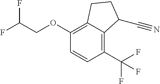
FC(COC1=C2C(=C(C(F)(F)F)C=C1)C(C#N)CC2)F
